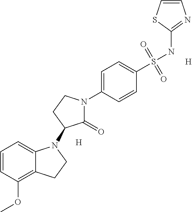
C1=CC(OC)=C2C(=C1)N(C1C(=O)N(C3=CC=C(S(NC4=NC=CS4)(=O)=O)C=C3)CC1)CC2.[H].[H]
